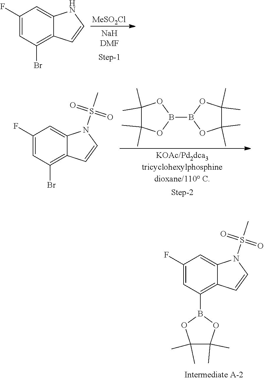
B1(B2OC(C)(C)C(C)(C)O2)OC(C)(C)C(C)(C)O1.C1(F)=CC(Br)=C2C(=C1)N(S(C)(=O)=O)C=C2.[MeSO2Cl].C1(F)=CC(Br)=C2C(=C1)NC=C2.C1(F)=CC(B2OC(C)(C)C(C)(C)O2)=C2C(=C1)N(S(C)(=O)=O)C=C2
